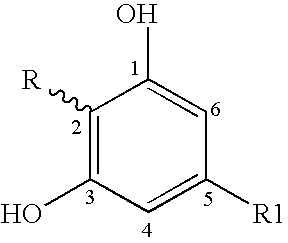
C1([R])=C(O)C=C([R1])C=C1O
